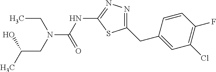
N(C(NC1=NN=C(CC2=CC(Cl)=C(F)C=C2)S1)=O)(CC)CC(O)C
